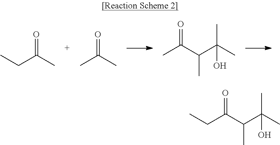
CC(C(C(C)(C)O)C)=O.C(C(C)=O)C.CC(C)=O.C(C(C(C(C)(C)O)C)=O)C
